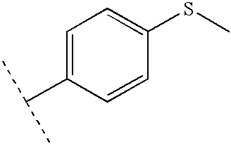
C1=C(C(C)C)C=CC(SC)=C1
